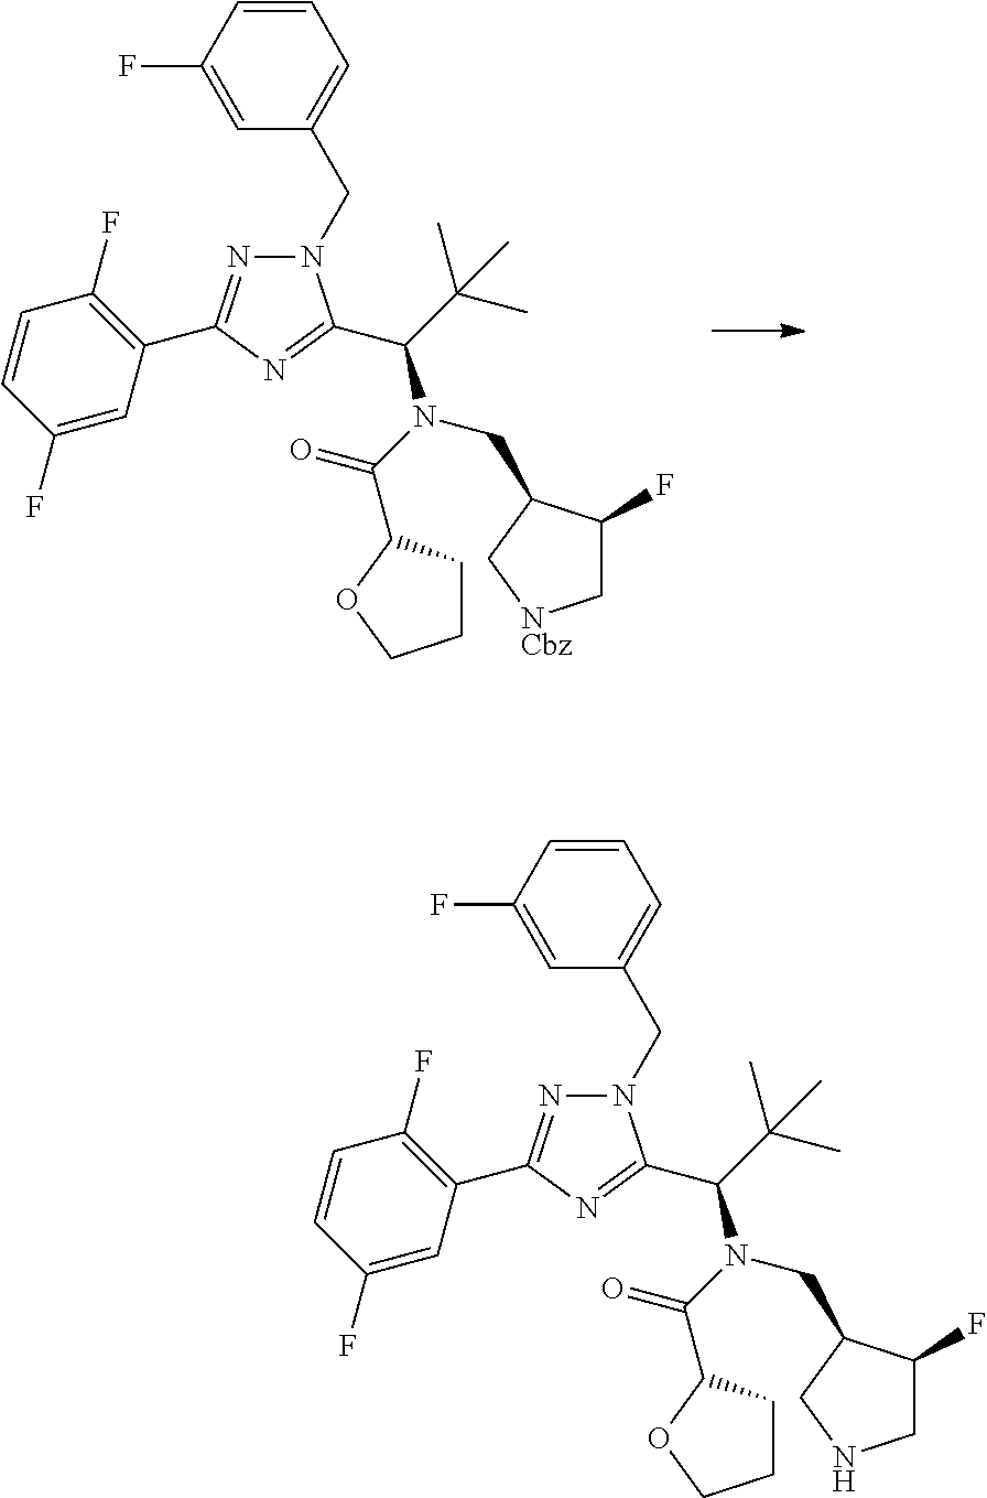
C1=CC(F)=CC(CN2N=C(C3=C(F)C=CC(F)=C3)N=C2C(C(C)(C)C)N(C(=O)C2CCCO2)CC2C(F)C[NCbz]C2)=C1.C1=CC(F)=CC(CN2N=C(C3=C(F)C=CC(F)=C3)N=C2C(C(C)(C)C)N(C(=O)C2CCCO2)CC2C(F)CNC2)=C1
